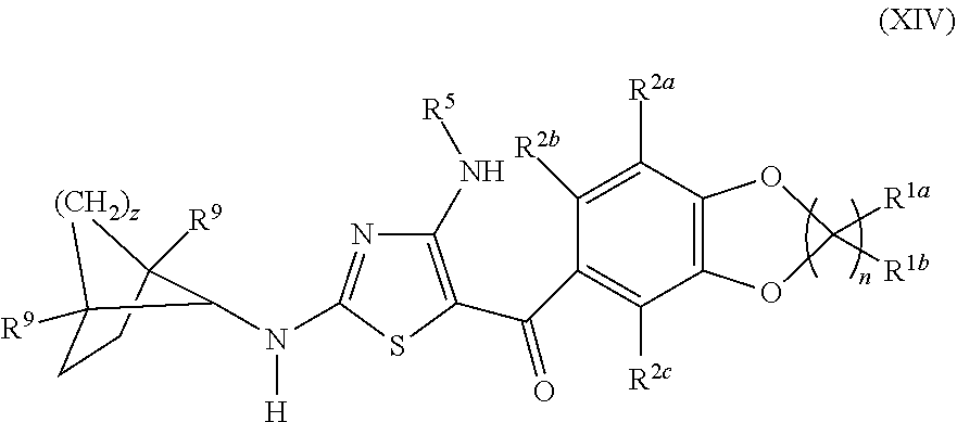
C12=C(C([R2a])=C([R2b])C(C(=O)C3=C(N[R5])N=C(N([H])C4C5([R9])CCC4([R9])[(CH2)z]5)S3)=C1[R2c])OC([R1a])([R1b])O2
